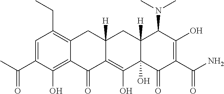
C1=C(C(C)=O)C(O)=C2C(=C1CC)CC1([H])C(=C(O)C3(O)C([H])(C1)C(N(C)C)C(O)=C(C(N)=O)C3=O)C2=O
